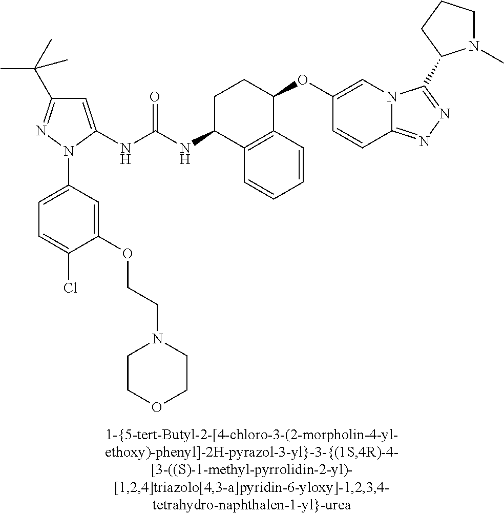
N(C(NC1C2=C(C(OC3=CN4C(=NN=C4C4N(C)CCC4)C=C3)CC1)C=CC=C2)=O)C1=CC(C(C)(C)C)=NN1C1=CC=C(Cl)C(OCCN2CCOCC2)=C1
